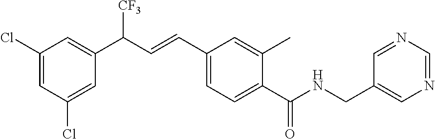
C1(Cl)=CC(Cl)=CC(C(C=CC2=CC=C(C(NCC3=CN=CN=C3)=O)C(C)=C2)[CF3])=C1
